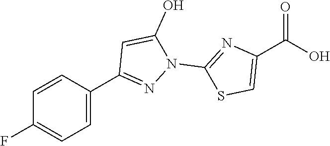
C1=CC(C2=NN(C3=NC(C(O)=O)=CS3)C(O)=C2)=CC=C1F
